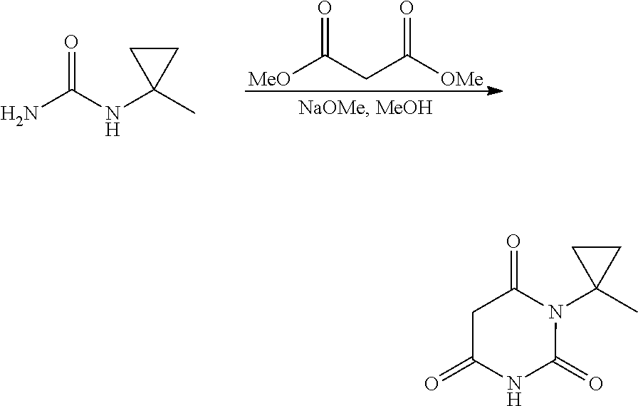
[MeO]C(CC([OMe])=O)=O.O=C(NC1(C)CC1)N.O=C1N(C2(C)CC2)C(=O)NC(=O)C1
